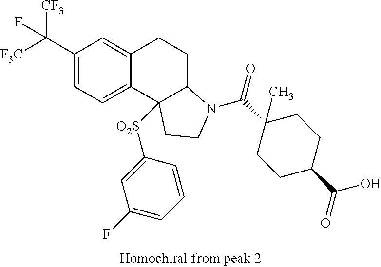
[F3C]C(C1=CC=C2C(=C1)CCC1C2([O2S]C2=CC(F)=CC=C2)CCN1C(C1(C)CCC(C(O)=O)CC1)=O)([CF3])F
